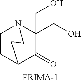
C1CC2C(=O)C(CO)(CO)N1CC2.[PRIMA-1]
